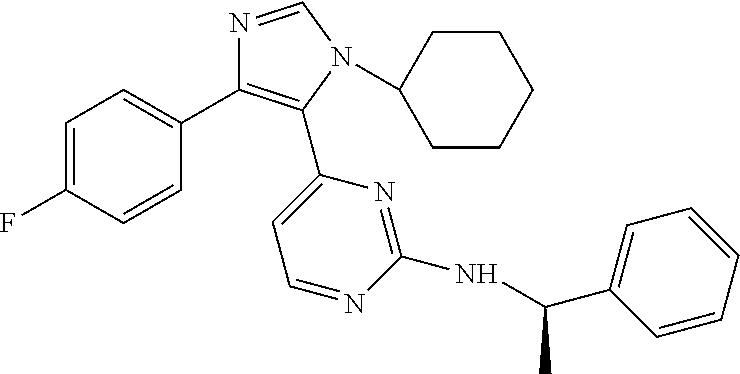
C1=C(F)C=CC(C2=C(C3=CC=NC(NC(C4=CC=CC=C4)C)=N3)N(C3CCCCC3)C=N2)=C1
